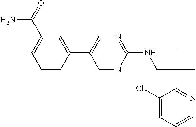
C1=CC(C2=CN=C(NCC(C)(C)C3=NC=CC=C3Cl)N=C2)=CC(C(=O)N)=C1
